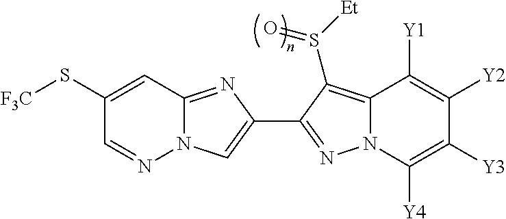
C1(S[F3C])=CC2=NC(C3=NN4C(=C3S([Et])=O)C([Y1])=C([Y2])C([Y3])=C4[Y4])=CN2N=C1
